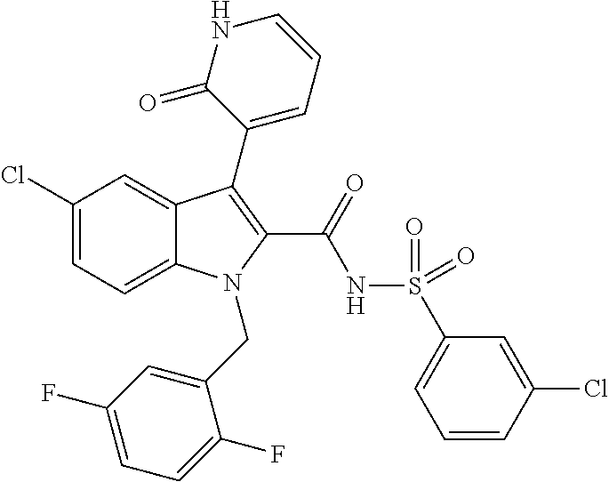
C1(Cl)=CC=C2C(=C1)C(C1=CC=CNC1=O)=C(C(=O)NS(=O)(=O)C1=CC=CC(Cl)=C1)N2CC1=CC(F)=CC=C1F
